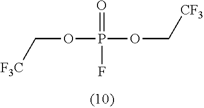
O(P(OC[CF3])(F)=O)C[F3C]
